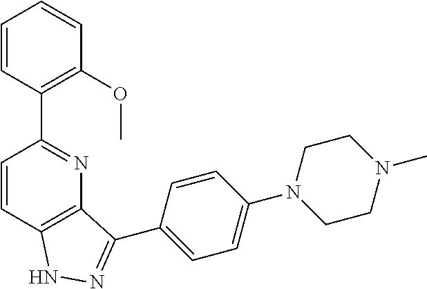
C1=CC2=C(N=C1C1=C(OC)C=CC=C1)C(C1=CC=C(N3CCN(C)CC3)C=C1)=NN2
